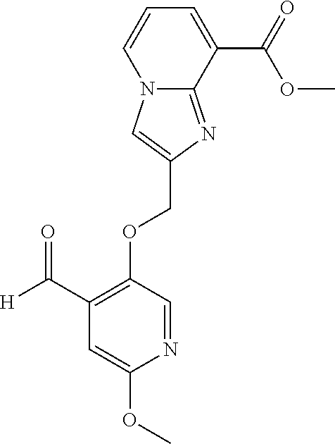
C(OC1=C(C([H])=O)C=C(OC)N=C1)C1=CN2C(=N1)C(C(OC)=O)=CC=C2
